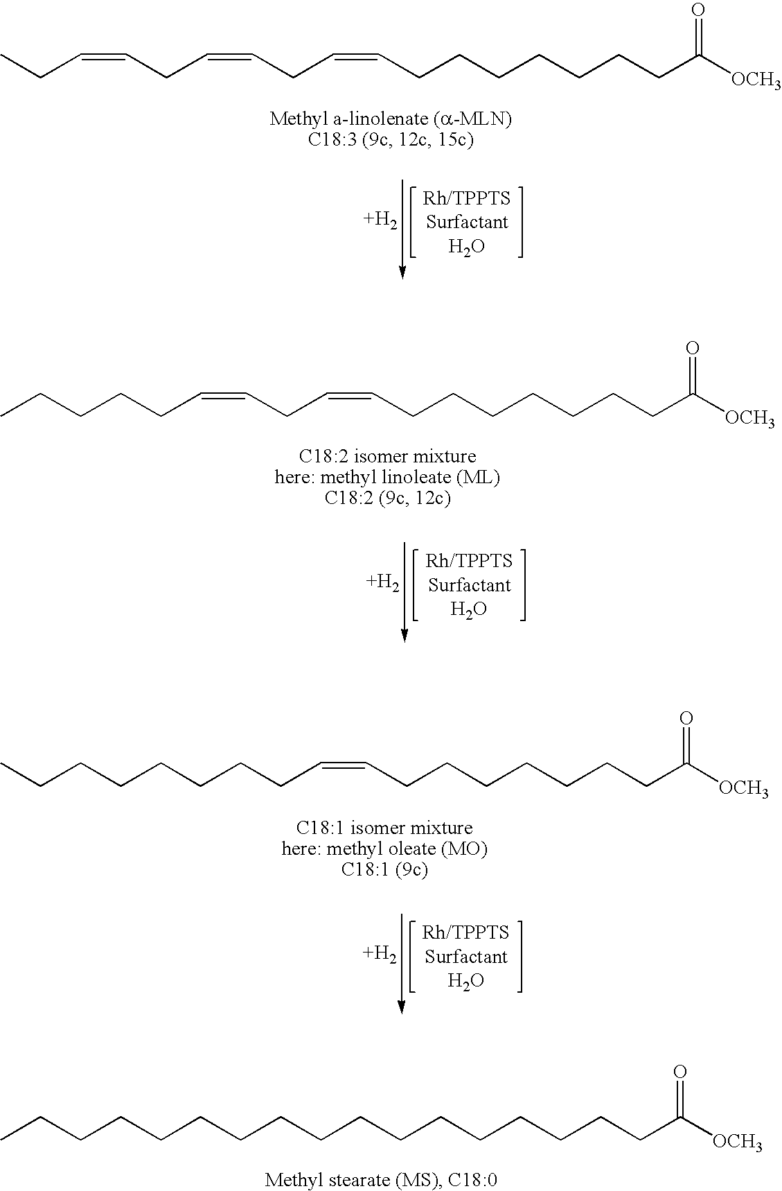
CCC=CCC=CCC=CCCCCCCCC([OCH3])=O.[+H2].CCCCCC=CCC=CCCCCCCCC([OCH3])=O.[+H2].CCCCCCCCC=CCCCCCCCC([OCH3])=O.[+H2].CCCCCCCCCCCCCCCCCC([OCH3])=O
